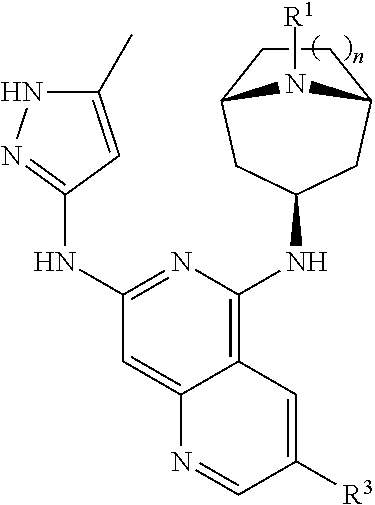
C12=C(NC3CC4CCC(C3)N4[R1])N=C(NC3=NNC(C)=C3)C=C1N=CC([R3])=C2
